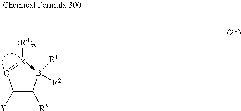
C(=C(B([R1])[R2])[R3])([Q]:[X][(R4)m])[Y]
